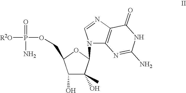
C1(O)C(O)(C)C(N2C3=C(N=C2)C(=O)NC(N)=N3)OC1COP(=O)([R2O])N
